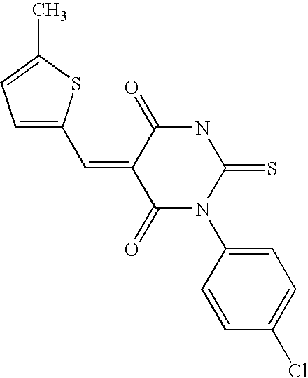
ClC1=CC=C(N2C(=O)C(=CC3=CC=C(C)S3)C(=O)NC2=S)C=C1
